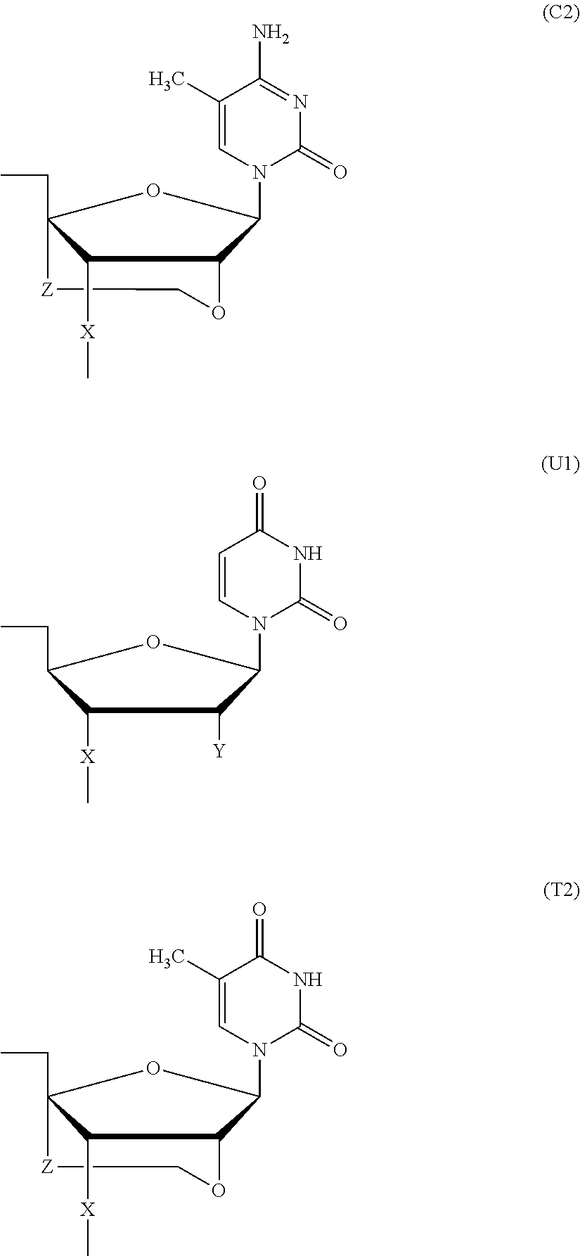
C1[Z]C2(CC)C([X]C)C(O1)C(N1C=C(C)C(N)=NC1=O)O2.C1=CN(C2C([Y])C([X]C)C(CC)O2)C(=O)NC1=O.C1[Z]C2(CC)C([X]C)C(O1)C(N1C=C(C)C(=O)NC1=O)O2
